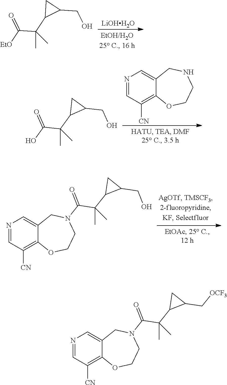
[LiOHH2O].C(C(C1CC1CO)(C)C)(=O)[EtO].N1=CC([CN])=C2C(=C1)CNCCO2.C(C(C1CC1CO)(C)C)(=O)O.N1=CC([CN])=C2C(=C1)CN(C(=O)C(C1C(CO)C1)(C)C)CCO2.N1=CC([CN])=C2C(=C1)CN(C(=O)C(C1C(C[OCF3])C1)(C)C)CCO2
